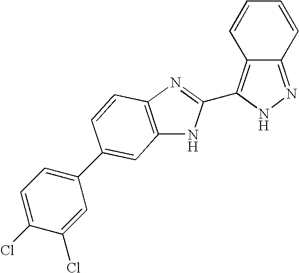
C12=NNC(C3=NC4=C(N3)C=C(C3=CC=C(Cl)C(Cl)=C3)C=C4)=C1C=CC=C2
